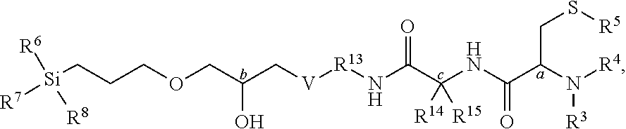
[Si](CCCOCC(C[V][R13]NC(C(NC(C(N([R4])[R3])CS[R5])=O)([R14])[R15])=O)O)([R6])([R8])[R7]
